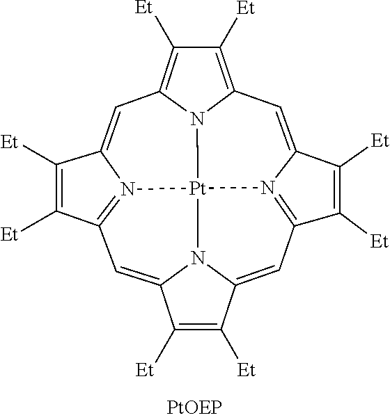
C12=CC3=N4C(=CC5=C([Et])C([Et])=C6C=C7C([Et])=C([Et])C8=N7[Pt]4(N1C(=C8)C([Et])=C2[Et])N65)C([Et])=C3[Et]
